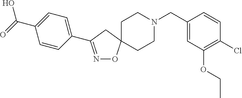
N1=C(C2=CC=C(C(=O)O)C=C2)CC2(O1)CCN(CC1=CC(OCC)=C(Cl)C=C1)CC2
